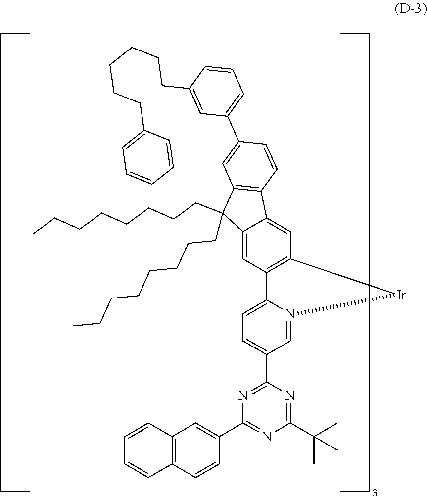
N1=C(C2=CC=C3N(=C2)[Ir]C2=C3C=C3C(=C2)C2=C(C=C(C4=CC=CC(CCCCCCC5=CC=CC=C5)=C4)C=C2)C3(CCCCCCCC)CCCCCCCC)N=C(C(C)(C)C)N=C1C1=CC2=C(C=C1)C=CC=C2
